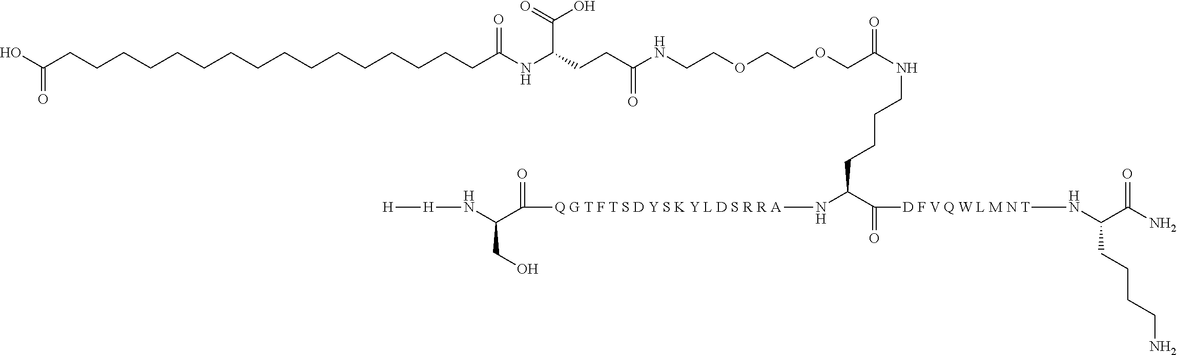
C(COCCOCCNC(CCC(NC(CCCCCCCCCCCCCCCCC(O)=O)=O)C(O)=O)=O)(=O)NCCCCC(N[Q G T F T S D Y S K Y L D S R R A]C(C(N[H][H])CO)=O)C(=O)[D F V Q W L M N T]NC(C(N)=O)CCCCN
